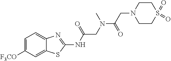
C1=C([F3CO])C=C2C(=C1)N=C(NC(CN(C(CN1CCS(=O)(=O)CC1)=O)C)=O)S2
